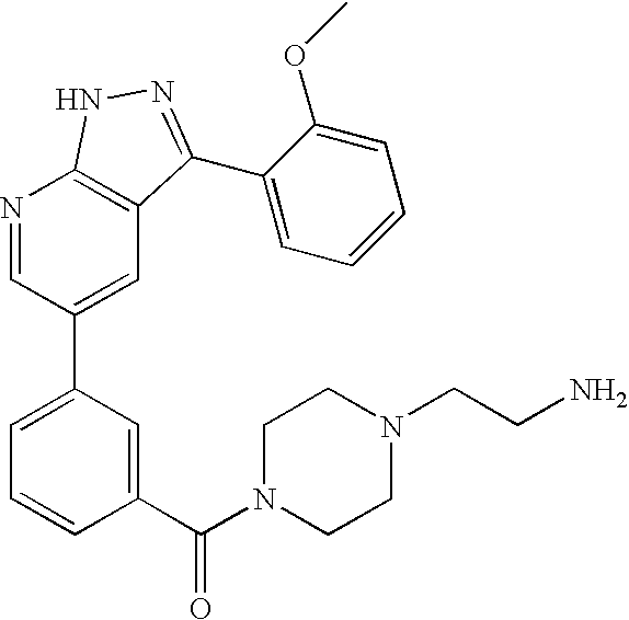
N1=CC(C2=CC=CC(C(N3CCN(CCN)CC3)=O)=C2)=CC2=C1NN=C2C1=CC=CC=C1OC
